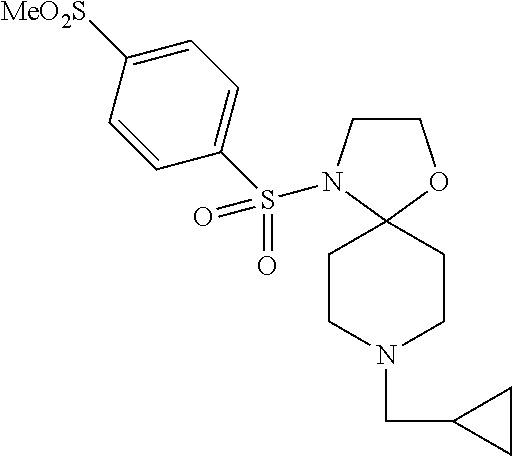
C1CN(S(C2=CC=C([MeO2S])C=C2)(=O)=O)C2(O1)CCN(CC1CC1)CC2
